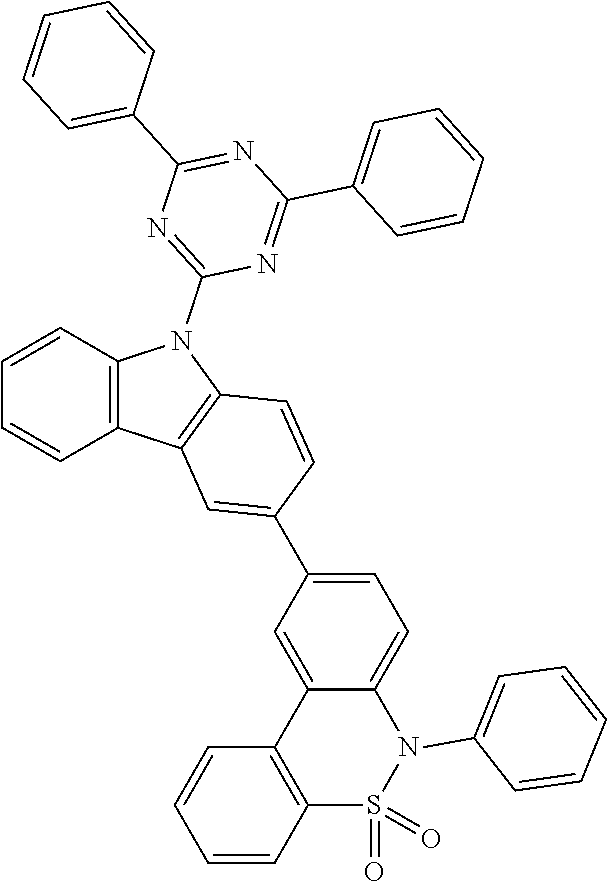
C12=C(C=CC=C1)N(C1=NC(C3=CC=CC=C3)=NC(C3=CC=CC=C3)=N1)C1=C2C=C(C2=CC=C3C(=C2)C2=C(S(=O)(=O)N3C3=CC=CC=C3)C=CC=C2)C=C1
